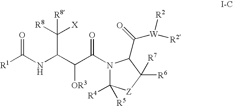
[R1]C(NC(C(C(=O)N1C([R4])([R5])[Z]C([R6])([R7])C1C(=O)[W]([R2])[R2])[OR3])C([R8])([X])[R8])=O
